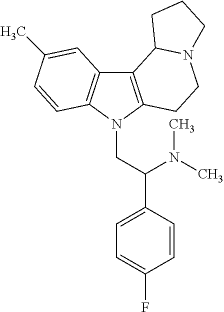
C12=C(N(CC(C3=CC=C(F)C=C3)N(C)C)C3=C1C=C(C)C=C3)CCN1C2CCC1
